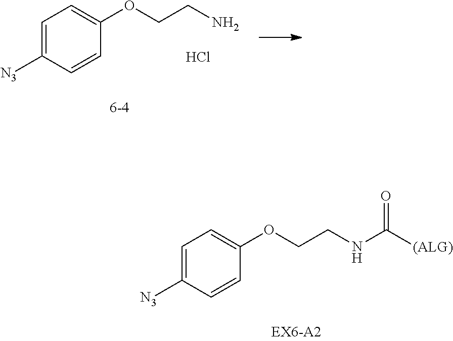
C1=C([N3])C=CC(OCCNC([(ALG)])=O)=C1.C1=C([N3])C=CC(OCCN)=C1.Cl
